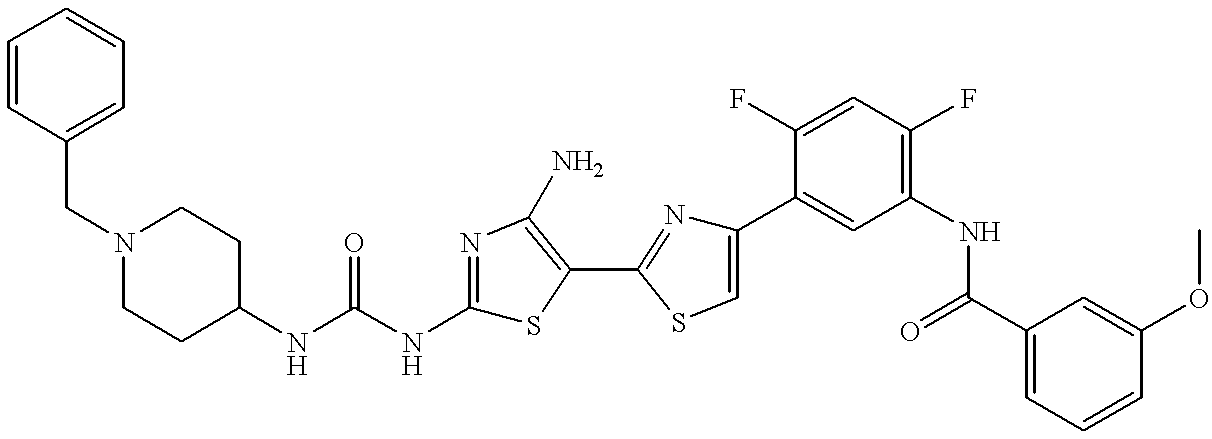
C1CC(NC(NC2=NC(N)=C(C3=NC(C4=CC(NC(C5=CC=CC(OC)=C5)=O)=C(F)C=C4F)=CS3)S2)=O)CCN1CC1=CC=CC=C1
